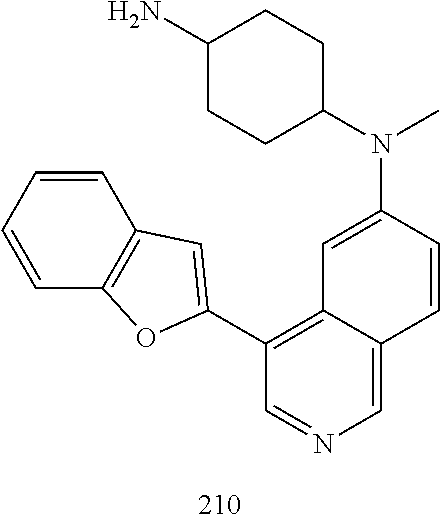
C1(N(C2=CC3=C(C4=CC5=C(C=CC=C5)O4)C=NC=C3C=C2)C)CCC(N)CC1
